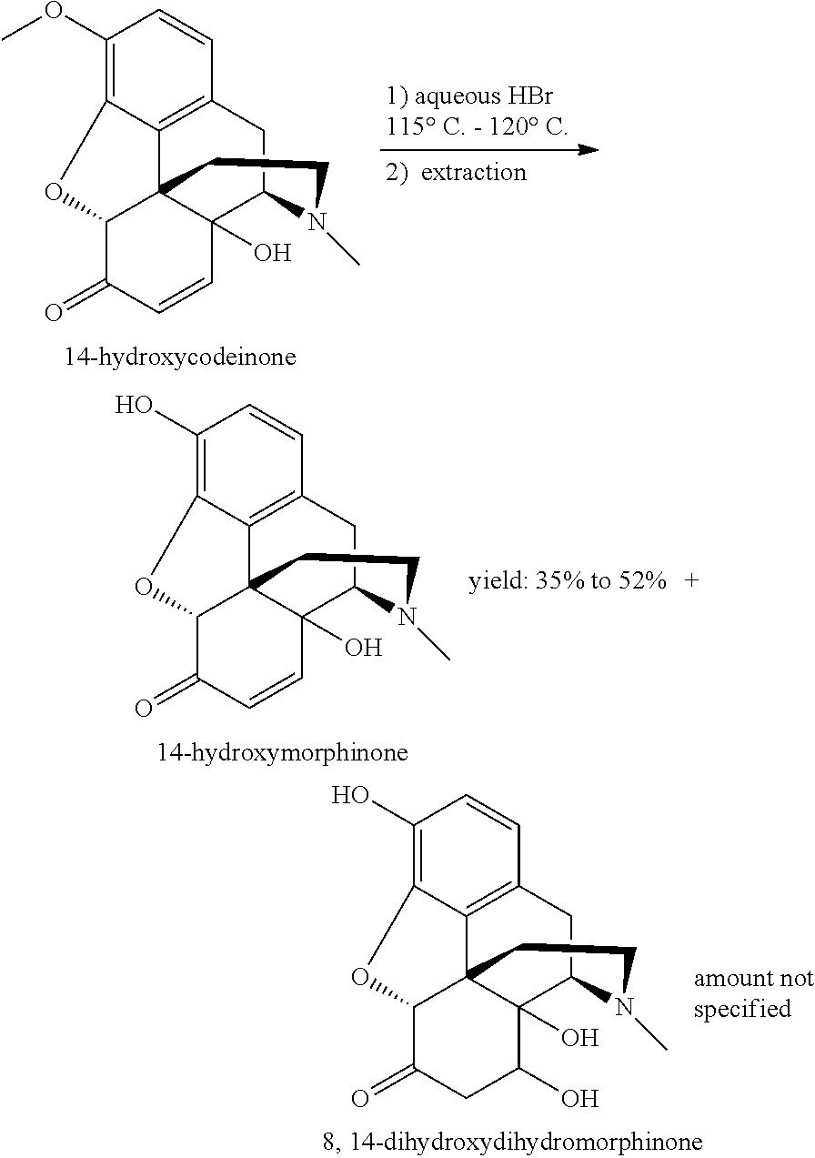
C1(OC)=C2C3=C(C=C1)CC1C4(O)C3(C(C(=O)C=C4)O2)CCN1C.C1(O)=C2C3=C(C=C1)CC1C4(O)C3(C(C(=O)C=C4)O2)CCN1C.C1(O)=C2C3=C(C=C1)CC1C4(O)C3(C(C(=O)CC4O)O2)CCN1C
